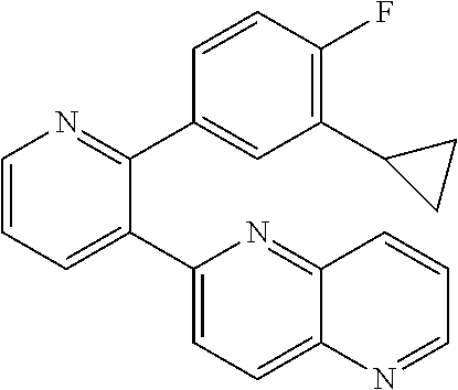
C1=CC=C(C2=CC=C3C(=N2)C=CC=N3)C(C2=CC(C3CC3)=C(F)C=C2)=N1
